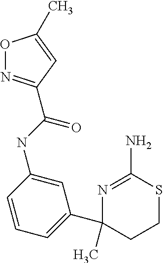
C1(C2=CC=CC(NC(=O)C3=NOC(C)=C3)=C2)(C)CCSC(N)=N1
